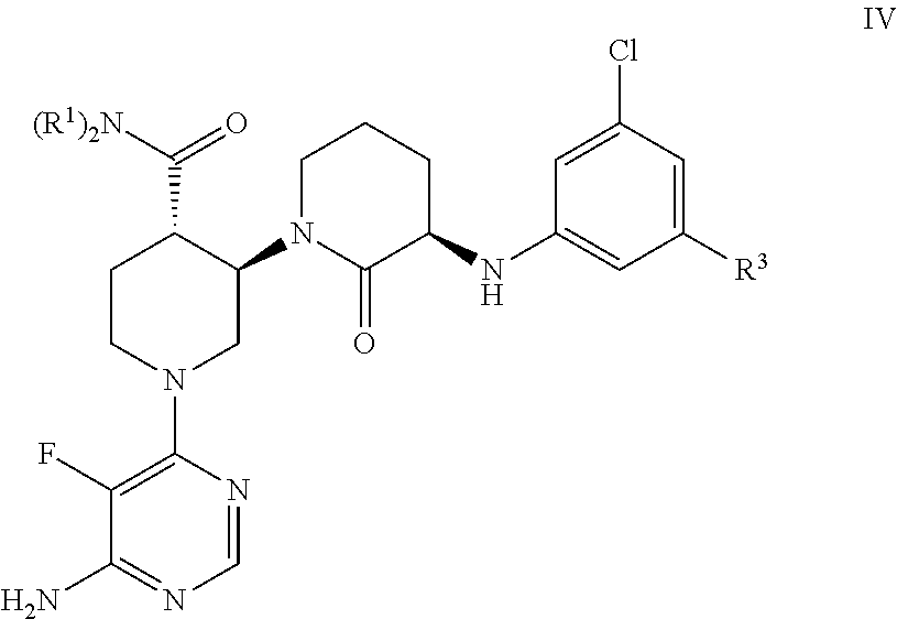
[(R1)2N]C(=O)C1CCN(C2=C(F)C(N)=NC=N2)CC1N1C(=O)C(NC2=CC([R3])=CC(Cl)=C2)CCC1
